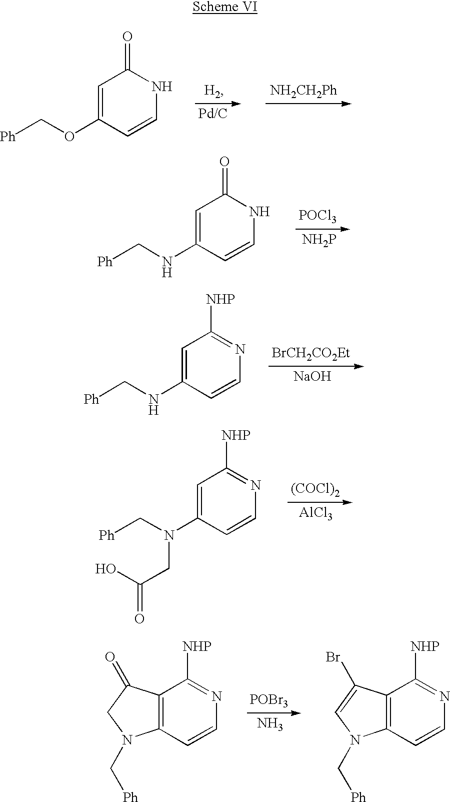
C1=C(OC[Ph])C=CNC1=O.[NH2CH2Ph].C1=C(NC[Ph])C=CNC1=O.[NH2P].[POCl3].C1=C(NC[Ph])C=CN=C1[NHP].[NaOH].[BrCH2CO2Et].C1=C(N(C[Ph])CC(=O)O)C=CN=C1[NHP].[AlCl3].[(COCl)2].C12=C(C=CN=C1[NHP])N(C[Ph])CC2=O.C12=C(C=CN=C1[NHP])N(C[Ph])C=C2Br.N.[POBr3]
